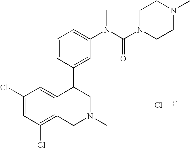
C1(Cl)=C2C(=CC(Cl)=C1)C(C1=CC(N(C(=O)N3CCN(C)CC3)C)=CC=C1)CN(C)C2.Cl.Cl
